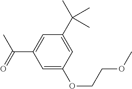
C1=C(OCCOC)C=C(C(C)(C)C)C=C1C(=O)C
